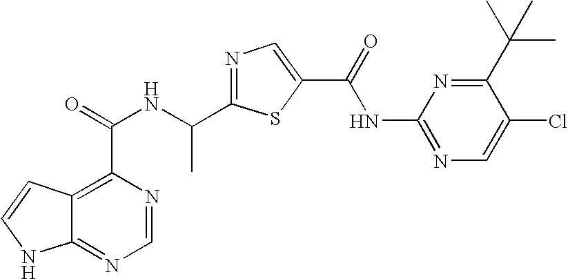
C12=NC=NC(C(NC(C3=NC=C(C(=O)NC4=NC=C(Cl)C(C(C)(C)C)=N4)S3)C)=O)=C1C=CN2
